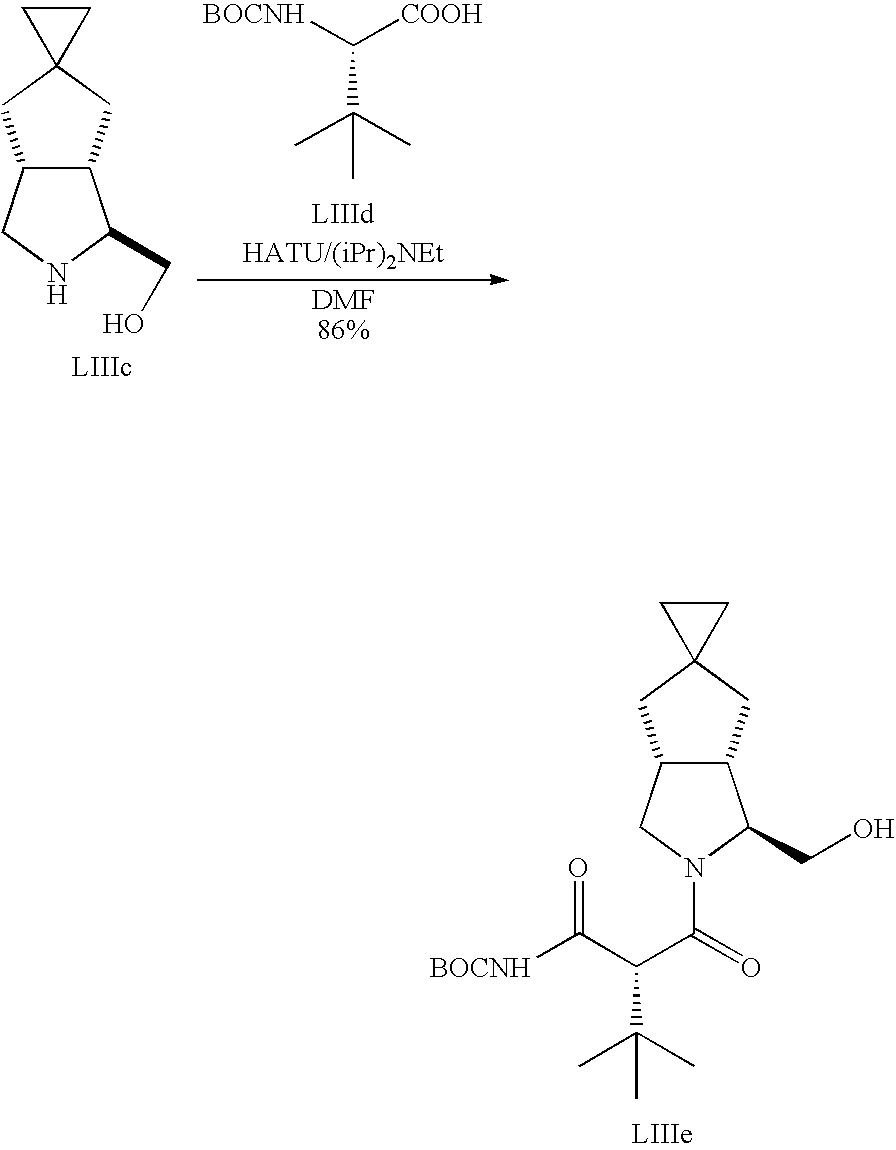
C12C(CN(C(=O)C(C(=O)[BOCNH])C(C)(C)C)C1CO)CC1(C2)CC1.C12C(CNC1CO)CC1(C2)CC1.CC(C)(C([BOCNH])[COOH])C
